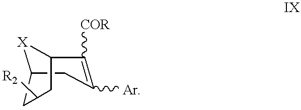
[X]1C2CC([Ar])=C([COR])C1CC([R2])C2
